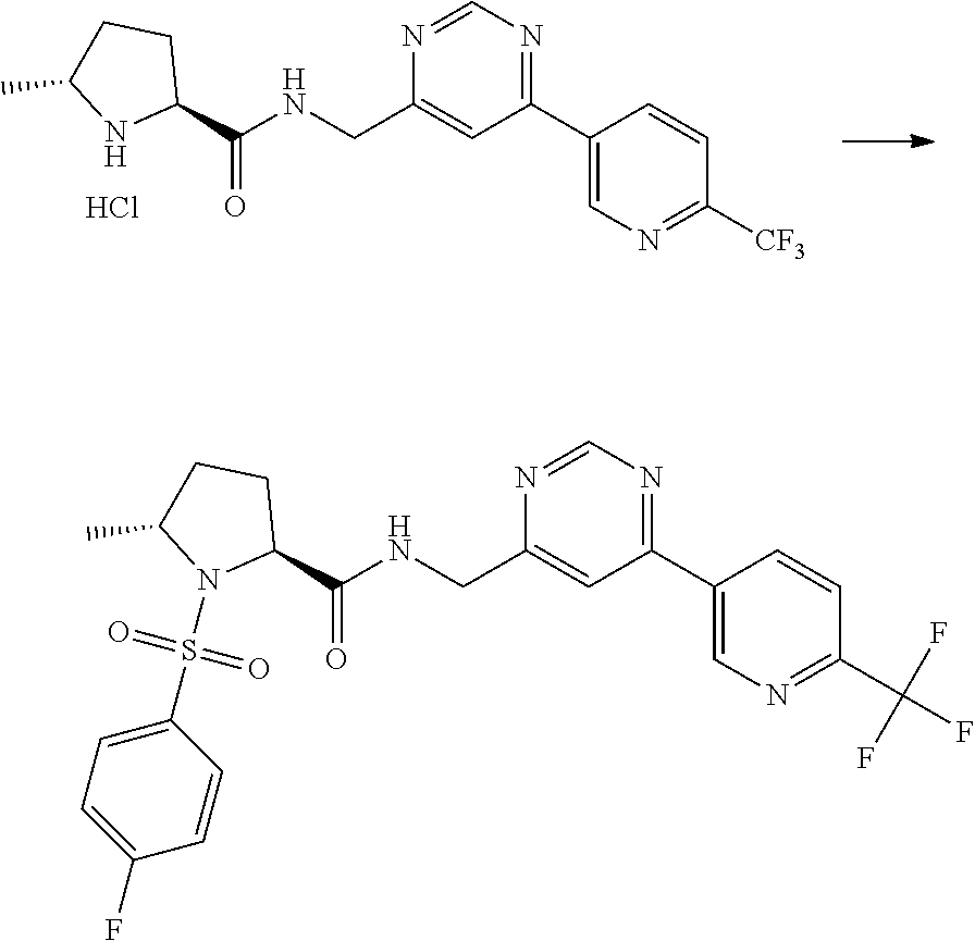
C1(C2=NC=NC(CNC(C3CCC(C)N3S(C3=CC=C(F)C=C3)(=O)=O)=O)=C2)=CN=C(C(F)(F)F)C=C1.C1(C2=NC=NC(CNC(C3CCC(C)N3)=O)=C2)=CN=C([CF3])C=C1.Cl
